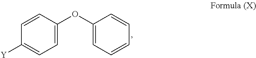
C1=C(OC2=CC=C([Y])C=C2)C=CC=C1
